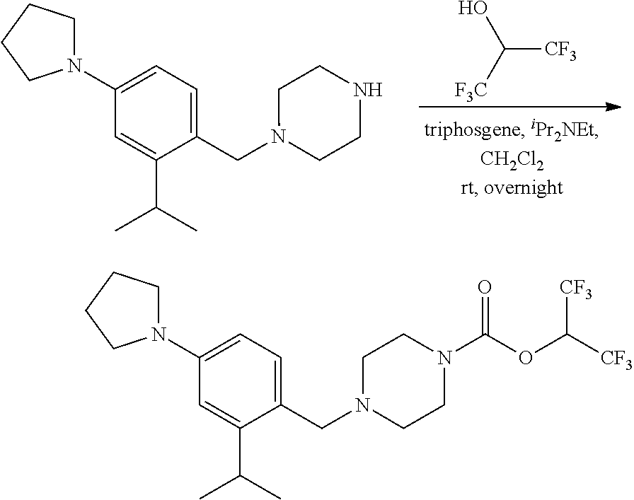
[F3C]C(O)[CF3].C1(CN2CCNCC2)=CC=C(N2CCCC2)C=C1C(C)C.C1(CN2CCN(C(OC([CF3])[CF3])=O)CC2)=CC=C(N2CCCC2)C=C1C(C)C
